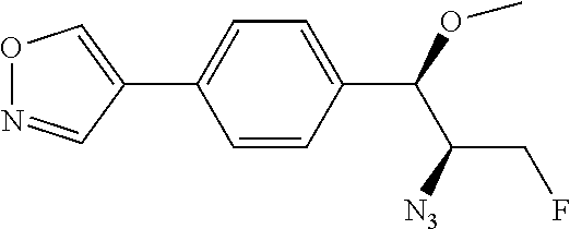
C1(C(C(CF)[N3])OC)=CC=C(C2=CON=C2)C=C1
